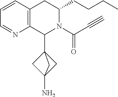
C12=C(CC(CCCC)N(C(C#C)=O)C1C13CC(N)(C1)C3)C=CC=N2
